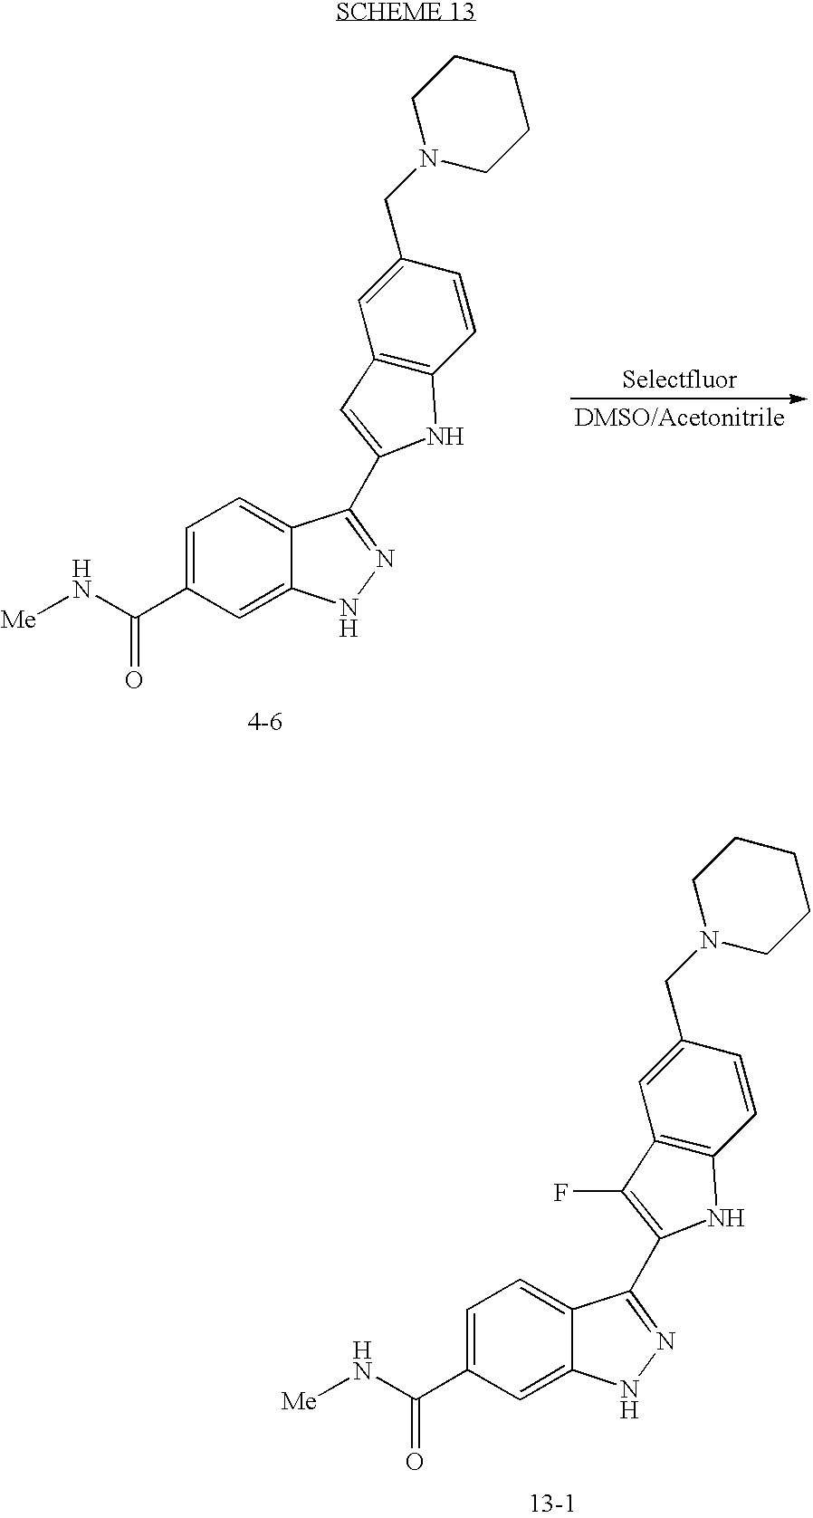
C1=C(C(N[Me])=O)C=C2C(=C1)C(C1=CC3=C(C=CC(CN4CCCCC4)=C3)N1)=NN2.C1=C(C(N[Me])=O)C=C2C(=C1)C(C1=C(F)C3=C(C=CC(CN4CCCCC4)=C3)N1)=NN2
